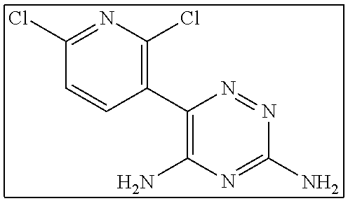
C1(Cl)=NC(Cl)=C(C2=C(N)N=C(N)N=N2)C=C1
